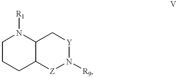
C12C([Z]N([R9])[Y]C1)CCCN2[R1]
